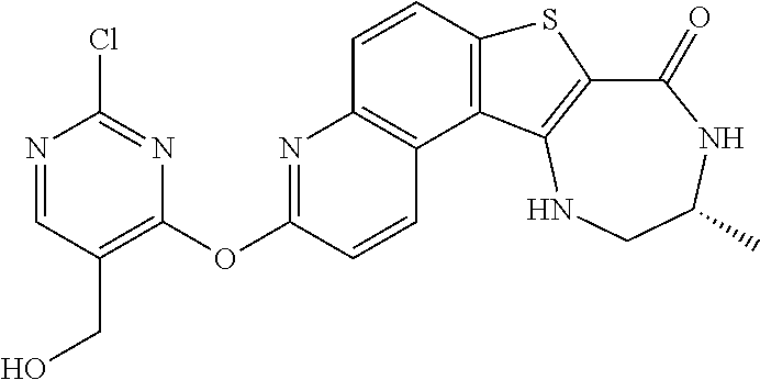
C1(=O)C2=C(NCC(C)N1)C1=C(S2)C=CC2=C1C=CC(OC1=C(CO)C=NC(Cl)=N1)=N2
